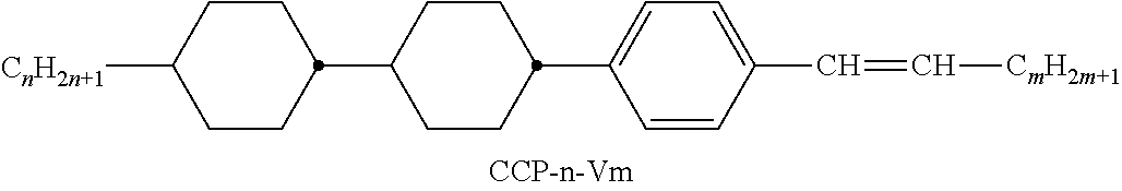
[CnH2n+1]C1CCC(C2CCC(C3=CC=C(C=C[CmH2m+1])C=C3)CC2)CC1
